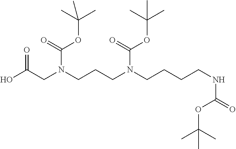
C(CN(CCCN(CCCCNC(=O)OC(C)(C)C)C(=O)OC(C)(C)C)C(=O)OC(C)(C)C)(O)=O
